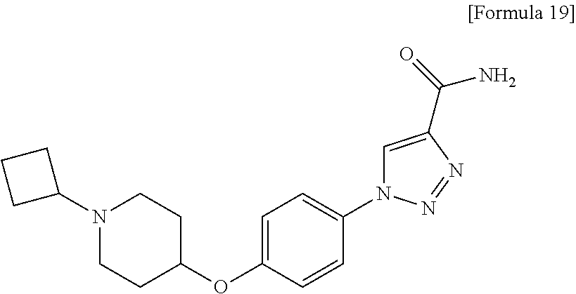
C1=C(OC2CCN(C3CCC3)CC2)C=CC(N2C=C(C(=O)N)N=N2)=C1
